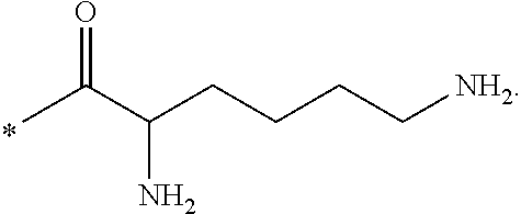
CC(C(CCCC[NH2])N)=O
